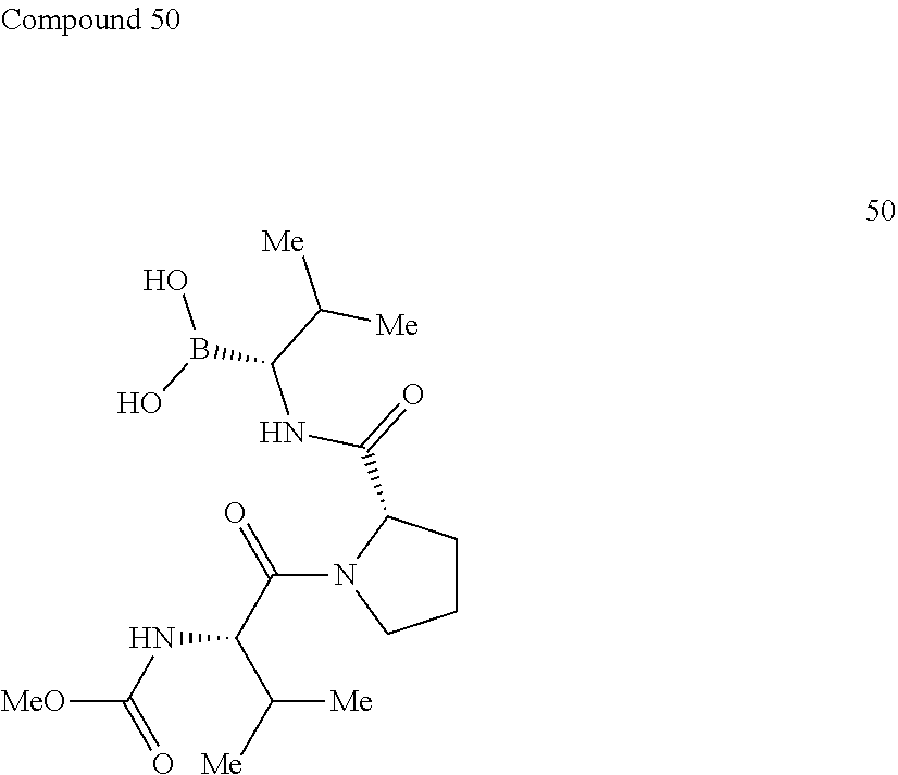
[MeO]C(NC(C(=O)N1CCCC1C(=O)NC(B(O)O)C([Me])[Me])C([Me])[Me])=O
